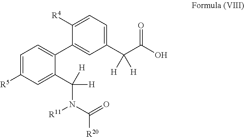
C1=C([R5])C=C(C([H])([H])N([R11])C(=O)[R20])C(C2=CC(C(C(O)=O)([H])[H])=CC=C2[R4])=C1
